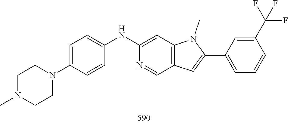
C1CN(C)CCN1C1=CC=C(NC2=CC3=C(C=C(C4=CC=CC(C(F)(F)F)=C4)N3C)C=N2)C=C1
